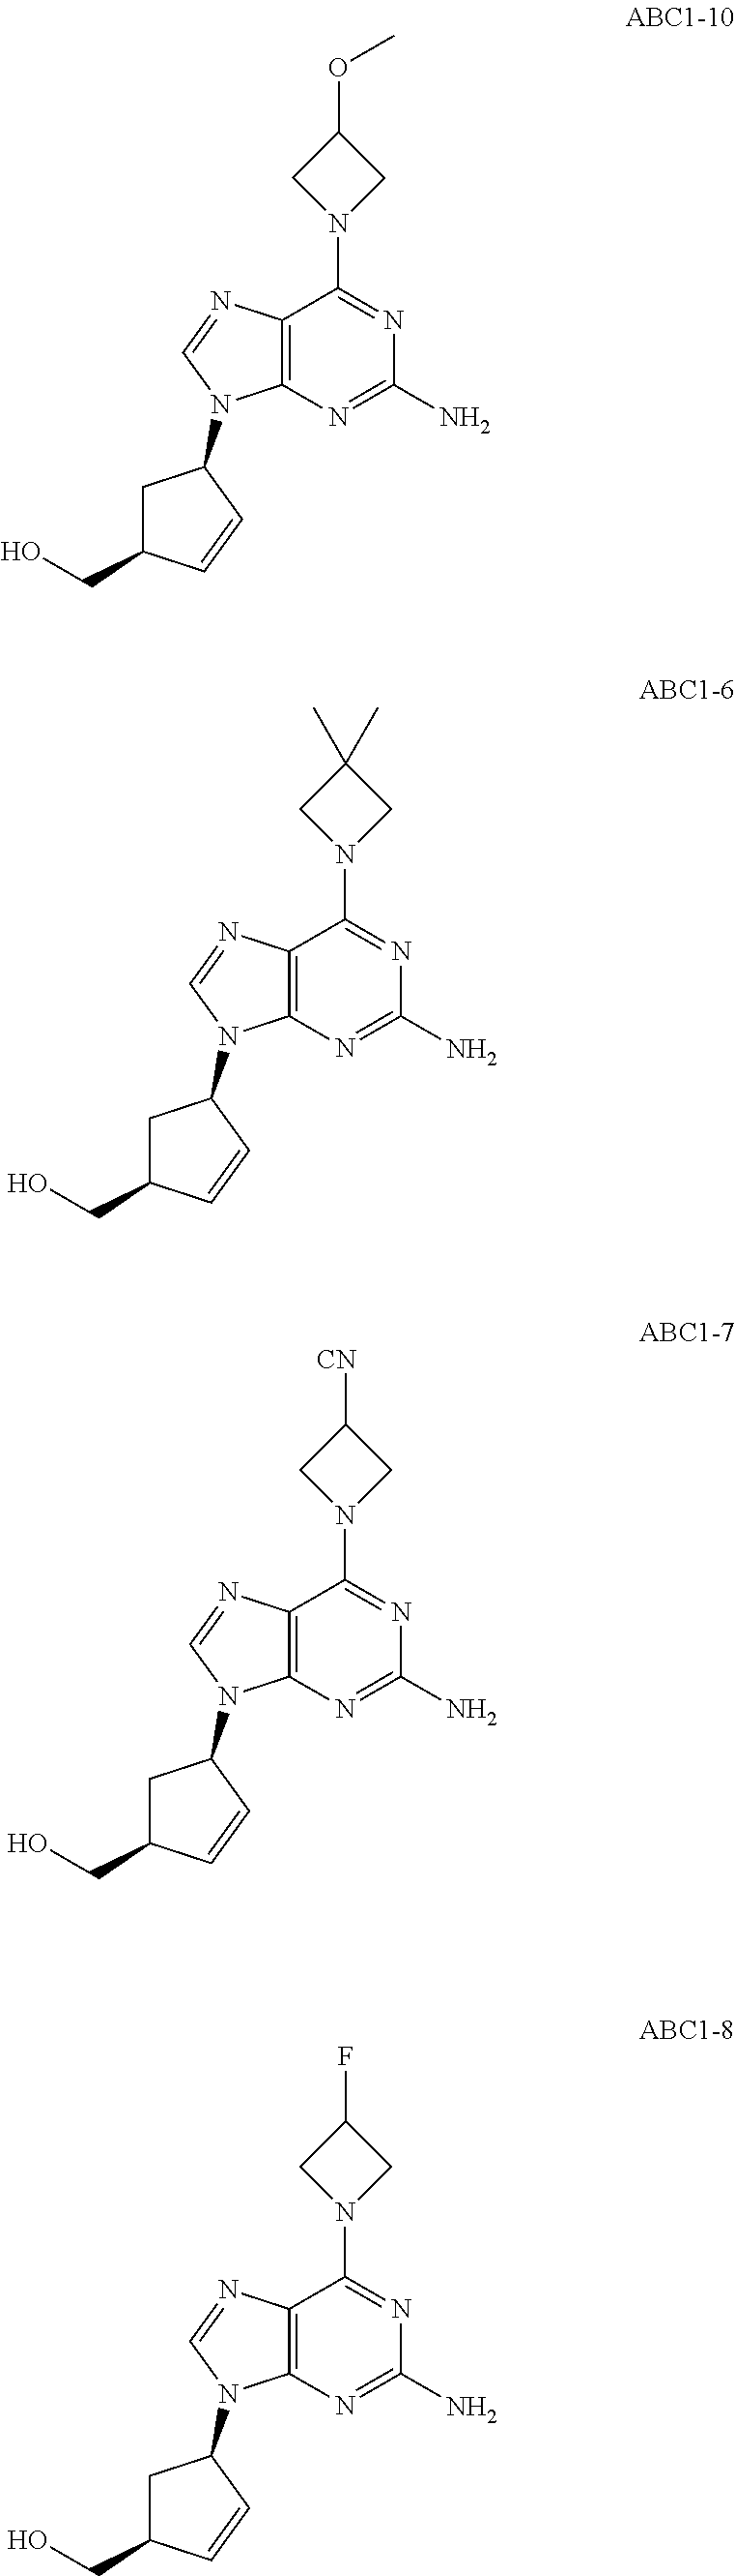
C12=C(N=C(N)N=C1N1CC(C)(C)C1)N(C1CC(CO)C=C1)C=N2.C12=C(N=C(N)N=C1N1CC([CN])C1)N(C1CC(CO)C=C1)C=N2.C12=C(N=C(N)N=C1N1CC(F)C1)N(C1CC(CO)C=C1)C=N2.C12=C(N=C(N)N=C1N1CC(OC)C1)N(C1CC(CO)C=C1)C=N2
